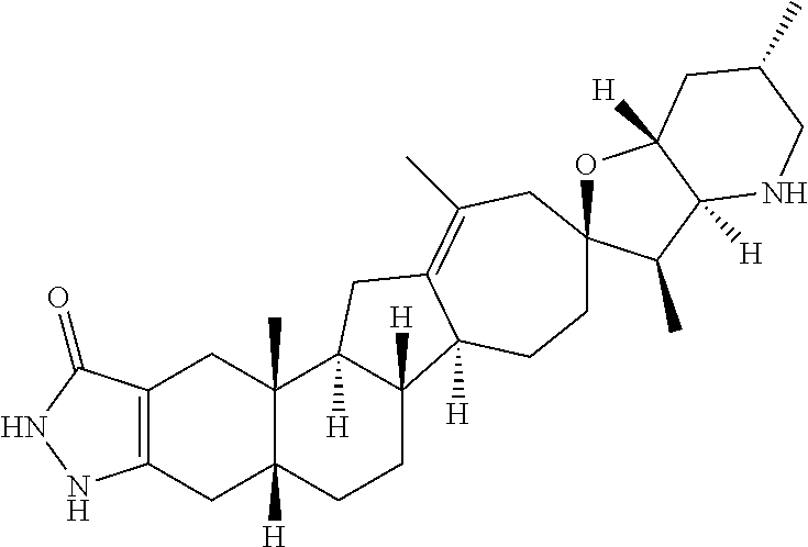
C1CC2([H])C([H])(CC3=C(C)CC4(OC5([H])C([H])(C4C)NCC(C)C5)CCC23[H])C2(C)C1([H])CC1=C(C2)C(=O)NN1
